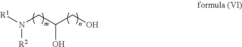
N(CC(CO)O)([R1])[R2]
